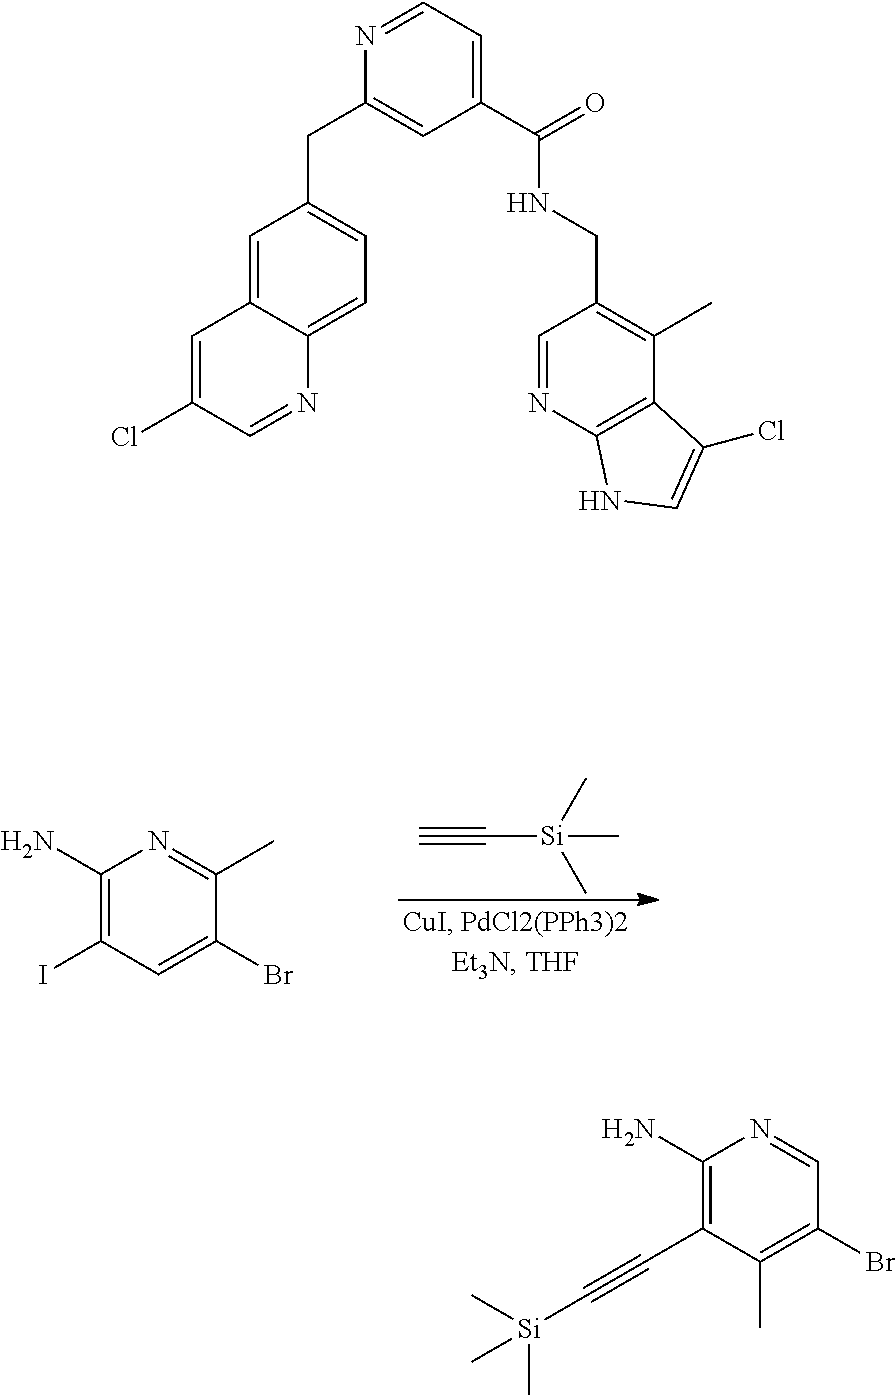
C1(N)=C(I)C=C(Br)C(C)=N1.C#C[Si](C)(C)C.C1=C2C(=CC=C1CC1=CC(C(NCC3=C(C)C4=C(N=C3)NC=C4Cl)=O)=CC=N1)N=CC(Cl)=C2.C1(N)=C(C#C[Si](C)(C)C)C(C)=C(Br)C=N1
